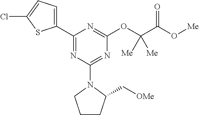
C1(C2=CC=C(Cl)S2)=NC(N2CCCC2C[OMe])=NC(OC(C(O[Me])=O)([Me])[Me])=N1
